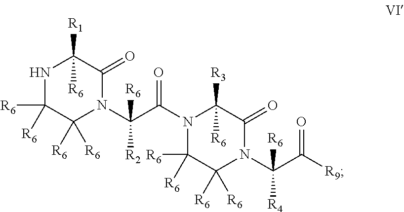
N1C([R6])([R6])C([R6])([R6])N(C(C(=O)N2C([R6])([R6])C([R6])([R6])N(C(C([R9])=O)([R6])[R4])C(=O)C2([R3])[R6])([R6])[R2])C(=O)C1([R1])[R6]
